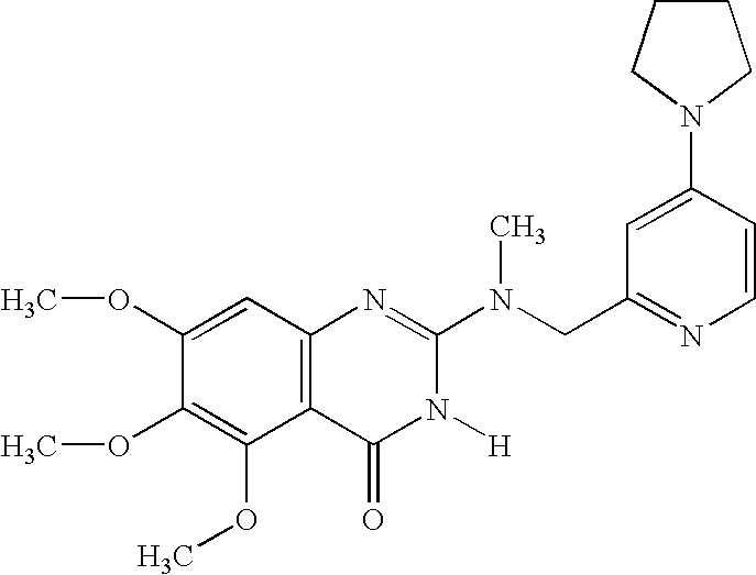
C1(OC)=CC2=C(C(OC)=C1OC)C(=O)N([H])C(N(CC1=NC=CC(N3CCCC3)=C1)C)=N2
